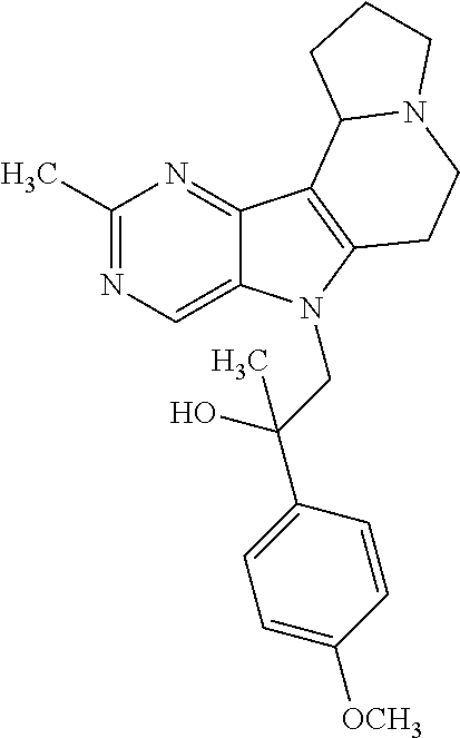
C1(C)=NC=C2C(=N1)C1=C(N2CC(C2=CC=C([OCH3])C=C2)(O)C)CCN2C1CCC2
